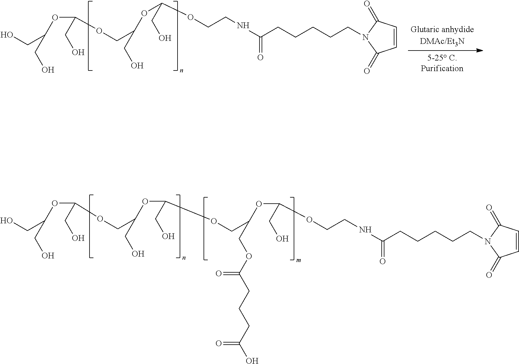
C(OC(CO)CO)(CO)OCC(OC(CO)OCC(COC(=O)CCCC(=O)O)OC(CO)OCCNC(=O)CCCCCN1C(=O)C=CC1=O)CO.C(COC(OC(CO)COC(OC(CO)CO)CO)CO)NC(=O)CCCCCN1C(=O)C=CC1=O
